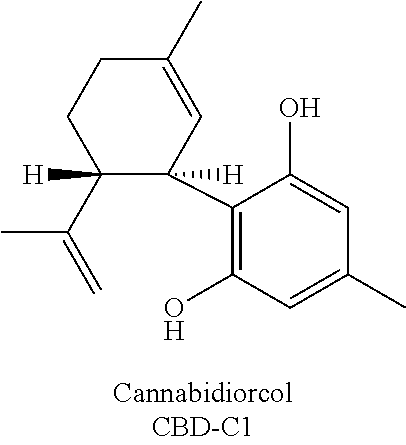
C1(C2=C(O)C=C(C)C=C2O)([H])C=C(C)CCC1(C(=C)C)[H]
